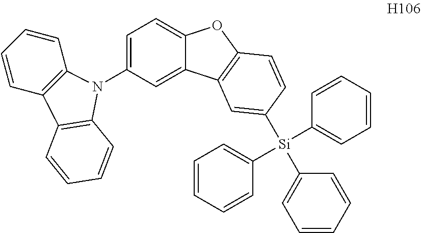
C1=CC=CC2=C1N(C1=CC=C3C(=C1)C1=C(O3)C=CC([Si](C3=CC=CC=C3)(C3=CC=CC=C3)C3=CC=CC=C3)=C1)C1=C2C=CC=C1
